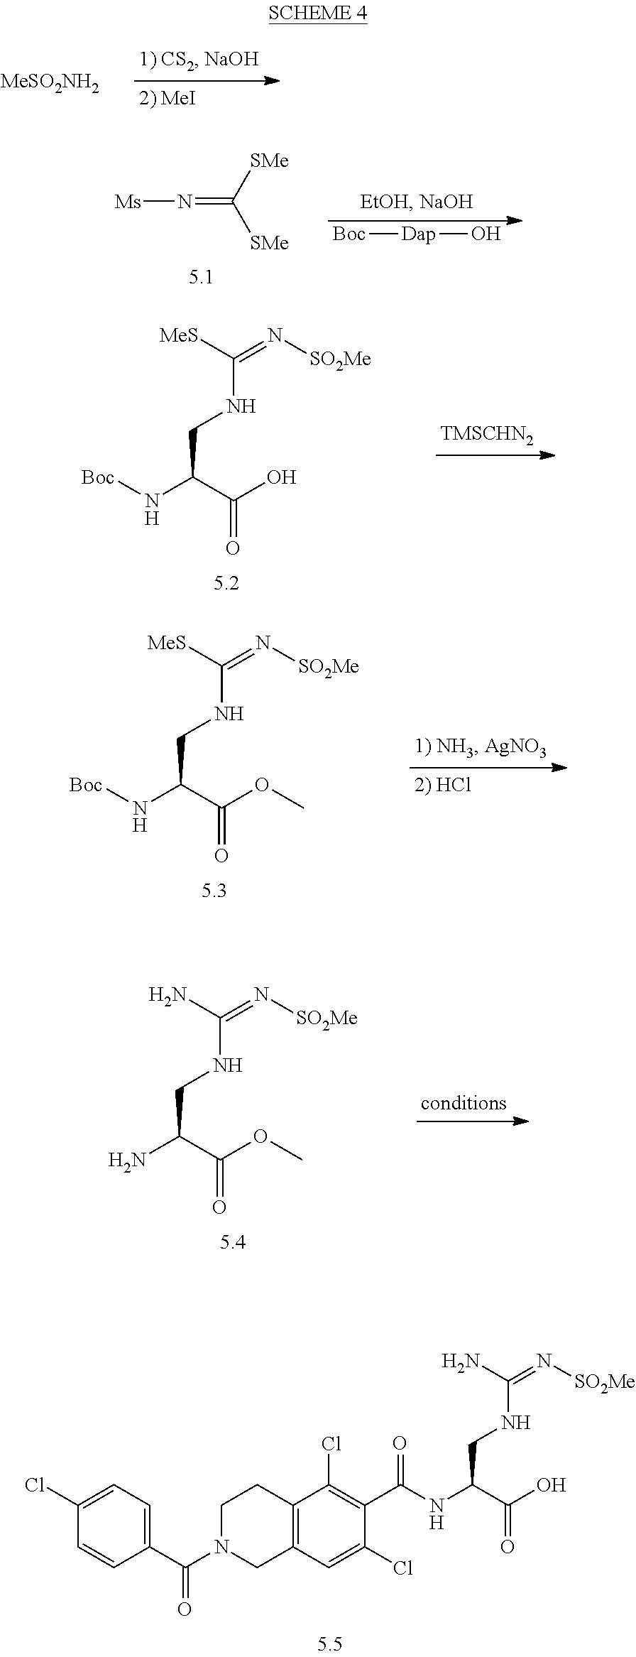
[MeSO2NH2].[Boc][Dap]O.[Ms]N=C([SMe])[SMe].C1(Cl)=CC=C(C(N2CCC3=C(C2)C=C(Cl)C(C(=O)NC(CNC(=N[SO2Me])N)C(O)=O)=C3Cl)=O)C=C1.C(C(C(O)=O)N[Boc])NC(=N[SO2Me])[MeS].C(C(C(OC)=O)N[Boc])NC(=N[SO2Me])[MeS].C(C(C(OC)=O)N)NC(=N[SO2Me])N
